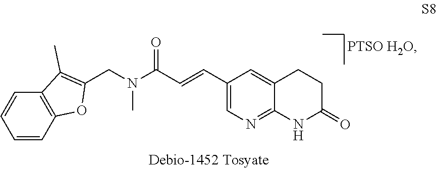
C12=C(C=CC=C1)OC(CN(C(C=CC1=CN=C3C(=C1)CCC(=O)N3)=O)C)=C2C.[PTSO H2O]
